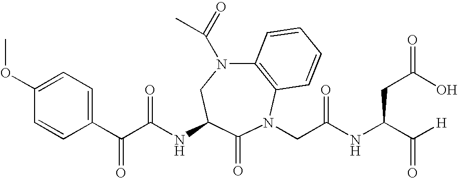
C12=C(N(CC(NC(C([H])=O)CC(=O)O)=O)C(=O)C(NC(C(C3=CC=C(OC)C=C3)=O)=O)CN1C(=O)C)C=CC=C2
